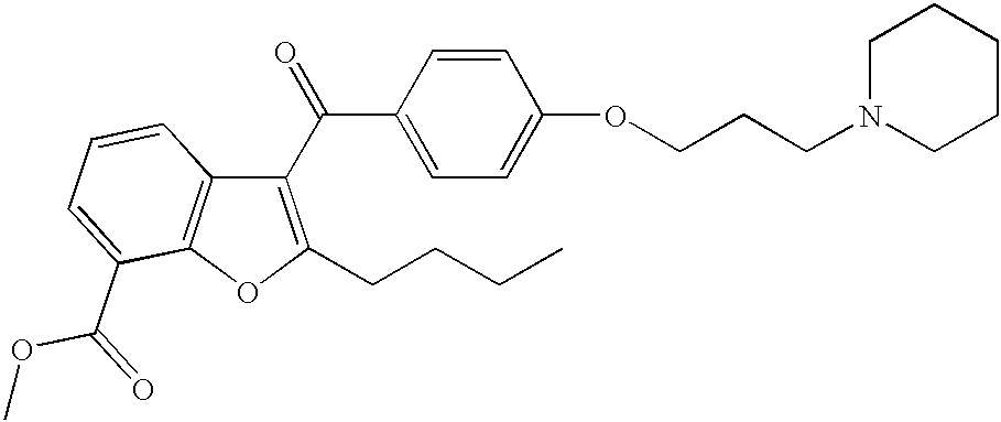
C1(C(C2=CC=C(OCCCN3CCCCC3)C=C2)=O)=C(CCCC)OC2=C1C=CC=C2C(=O)OC
